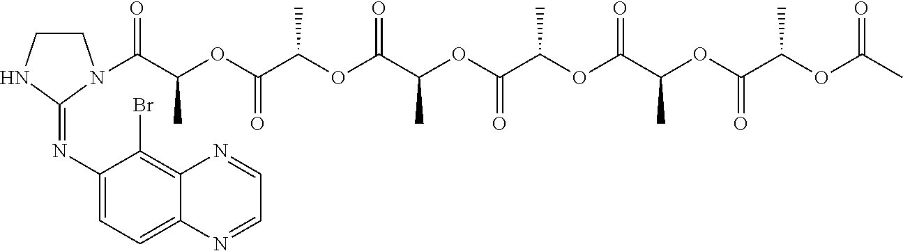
C(C(OC(C(OC(C(OC(C(OC(C(OC(C(OC(C)=O)C)=O)C)=O)C)=O)C)=O)C)=O)C)(N1CCNC1=NC1=CC=C2C(=C1Br)N=CC=N2)=O
